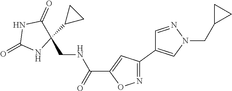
C(C1=CC(C2=CN(CC3CC3)N=C2)=NO1)(=O)NCC1(C2CC2)C(=O)NC(=O)N1
